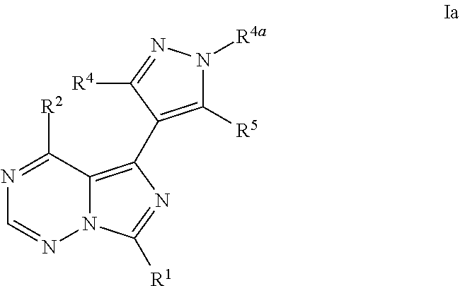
N12C(=C(C3=C([R5])N([R4a])N=C3[R4])N=C1[R1])C([R2])=NC=N2
